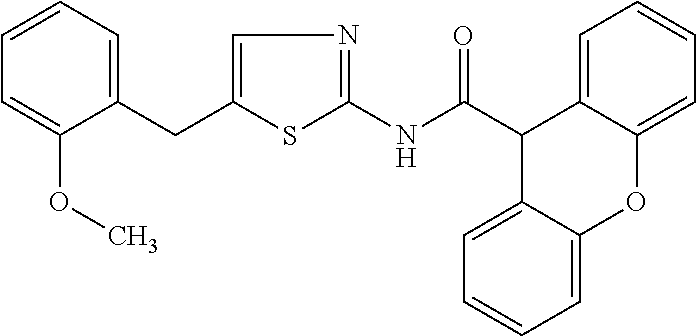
C1=CC=C(CC2=CN=C(NC(C3C4=CC=CC=C4OC4=CC=CC=C34)=O)S2)C(OC)=C1
